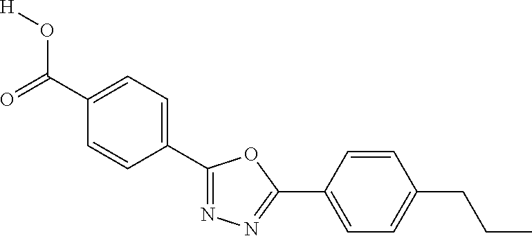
C1(C(=O)O[H])=CC=C(C2=NN=C(C3=CC=C(CCC)C=C3)O2)C=C1
